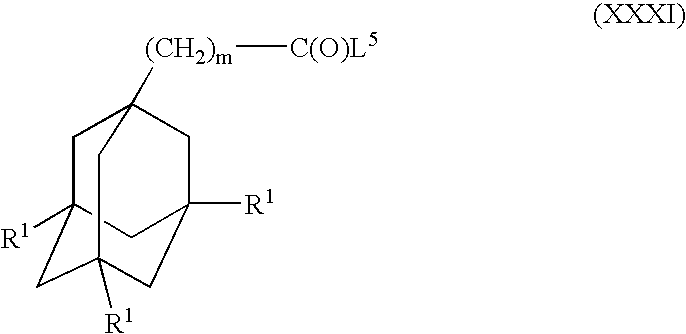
C1C2([R1])CC3([R1])CC([R1])(CC1([(CH2)m][C(O)L5])C3)C2
